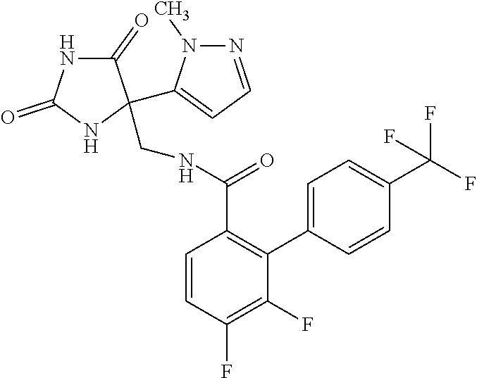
C1=CC(F)=C(F)C(C2=CC=C(C(F)(F)F)C=C2)=C1C(NCC1(C2=CC=NN2C)C(=O)NC(=O)N1)=O
